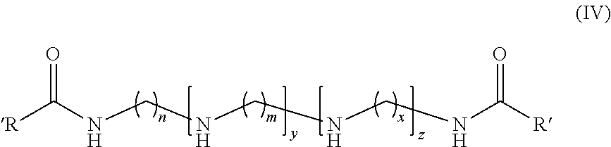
N(CNCNCNC([R])=O)C([R])=O
